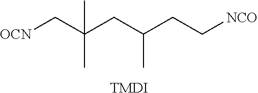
[OCN]CC(CC(CC[NCO])C)(C)C.[TMDI]
